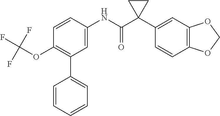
C1=C(NC(C2(C3=CC4=C(C=C3)OCO4)CC2)=O)C=CC(OC(F)(F)F)=C1C1=CC=CC=C1
